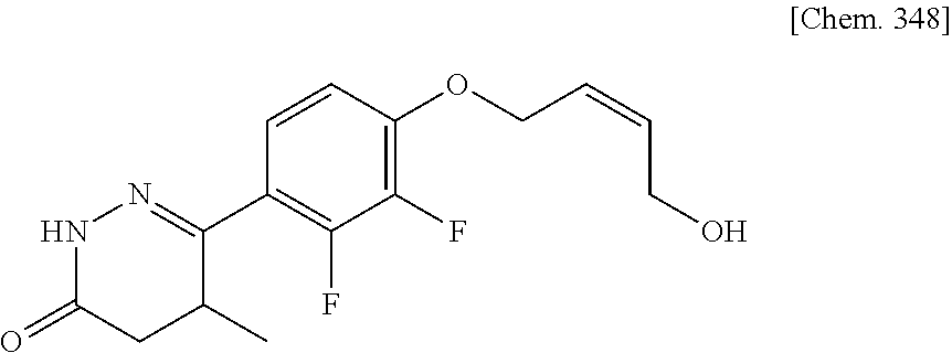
C1(C2=NNC(=O)CC2C)=C(F)C(F)=C(OCC=CCO)C=C1
